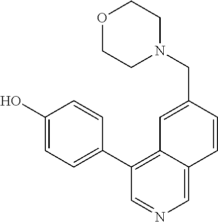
C1(O)=CC=C(C2=C3C(=CN=C2)C=CC(CN2CCOCC2)=C3)C=C1
